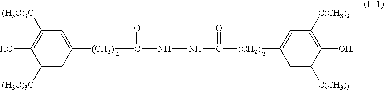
C1(O)=C([(H3C)3C])C=C([(CH2)]C(=O)NNC(=O)[(CH2)]C2=CC([C(CH3)3])=C([OH])C([C(CH3)3])=C2)C=C1[(H3C)3C]
